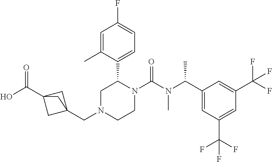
C(N1CCN(C(N(C(C2=CC(C(F)(F)F)=CC(C(F)(F)F)=C2)C)C)=O)C(C2=CC=C(F)C=C2C)C1)C12CC(C(O)=O)(C1)C2
